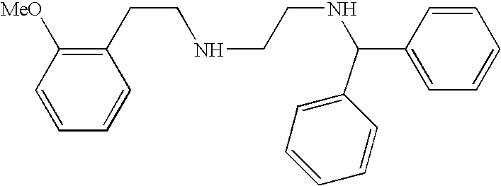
C1(CCNCCNC(C2=CC=CC=C2)C2=CC=CC=C2)=C([MeO])C=CC=C1
